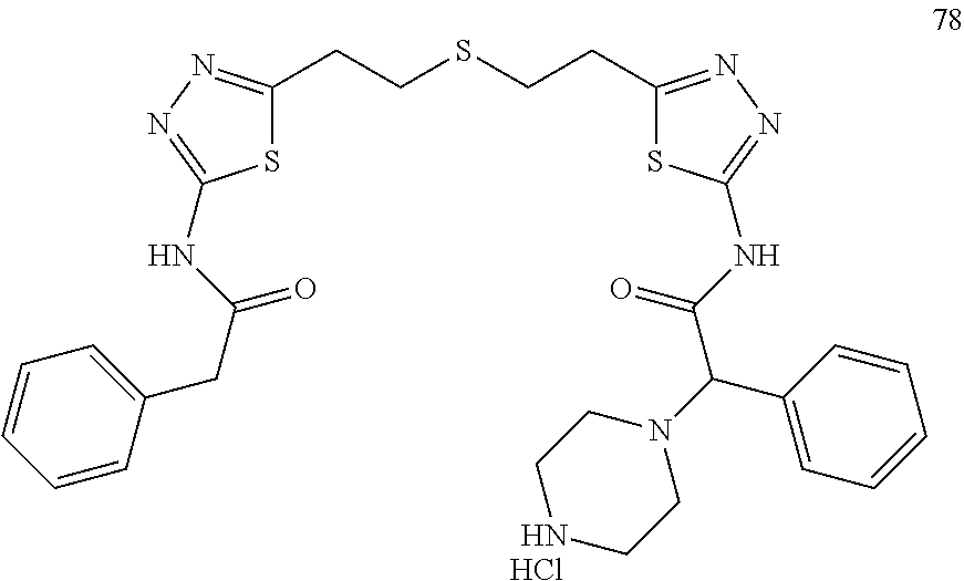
S1C(CCSCCC2=NN=C(NC(C(C3=CC=CC=C3)N3CCNCC3)=O)S2)=NN=C1NC(CC1=CC=CC=C1)=O.Cl
